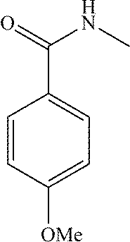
C1=CC([OMe])=CC=C1C(NC)=O
